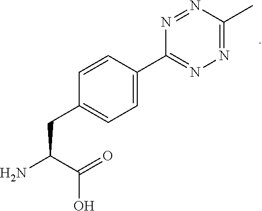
C1=CC(C2=NN=C(C)N=N2)=CC=C1CC(N)C(=O)O
